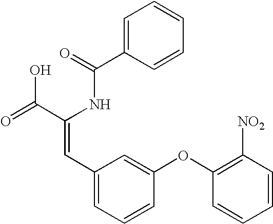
C1=C(C(=O)NC(C(=O)O)=CC2=CC=CC(OC3=C([NO2])C=CC=C3)=C2)C=CC=C1
